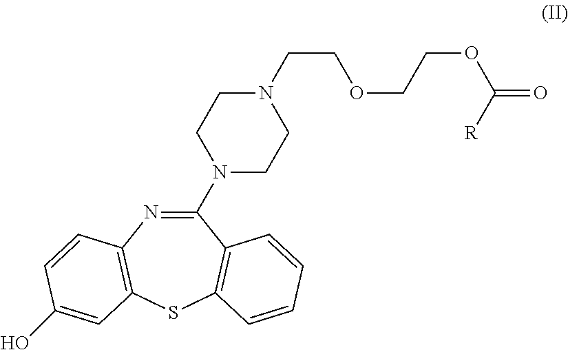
N1=C(N2CCN(CCOCCOC([R])=O)CC2)C2=C(SC3=C1C=CC(O)=C3)C=CC=C2
